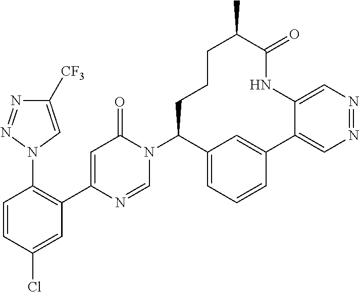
C1C(N2C(=O)C=C(C3=C(N4C=C([CF3])N=N4)C=CC(Cl)=C3)N=C2)C2=CC=CC(=C2)C2=CN=NC=C2NC(=O)C(C)CC1
